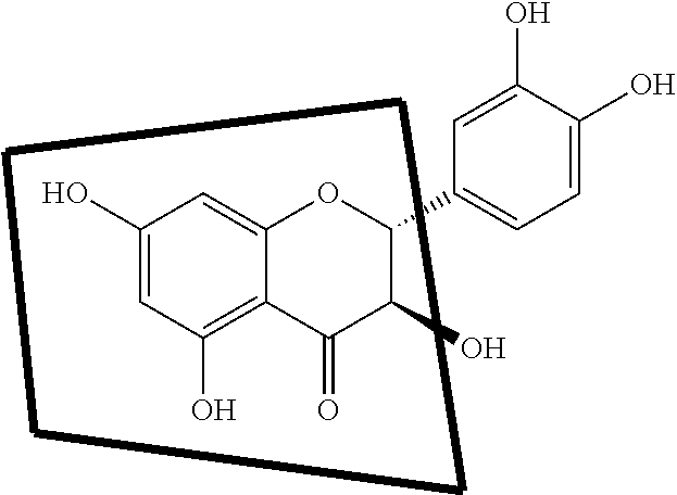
C1(O)=CC(O)=C2C(=C1)OC(C1=CC=C(O)C(O)=C1)C(O)C2=O
